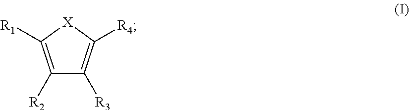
[X]1C([R1])=C([R2])C([R3])=C1[R4]
